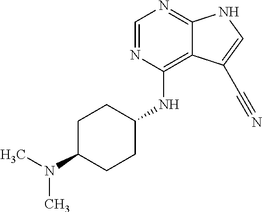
C1=NC(NC2CCC(N(C)C)CC2)=C2C(=N1)NC=C2C#N
